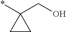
C1CC1(*)CO
